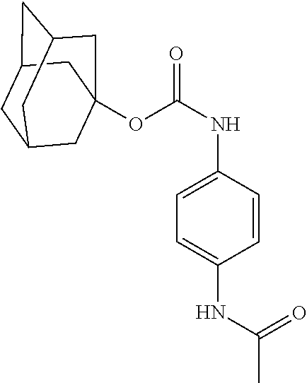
O(C(NC1=CC=C(NC(C)=O)C=C1)=O)C12CC3CC(CC(C1)C3)C2
